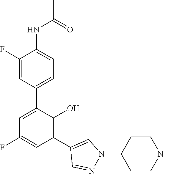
C1(C2=C(O)C(C3=CC=C(NC(C)=O)C(F)=C3)=CC(F)=C2)=CN(C2CCN(C)CC2)N=C1
